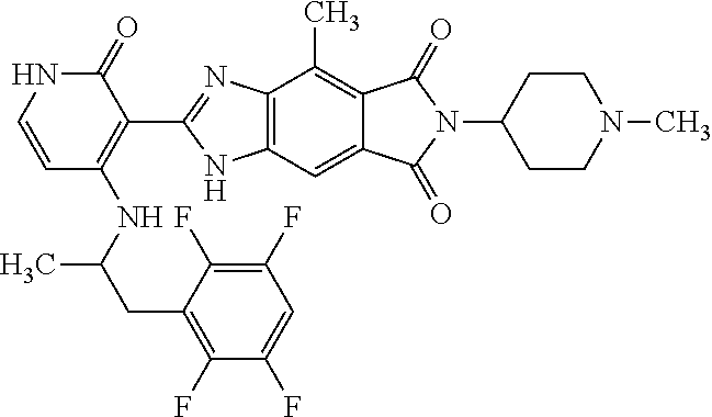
C1(=O)NC=CC(NC(CC2=C(F)C(F)=CC(F)=C2F)C)=C1C1=NC2=C(N1)C=C1C(=C2C)C(=O)N(C2CCN(C)CC2)C1=O
